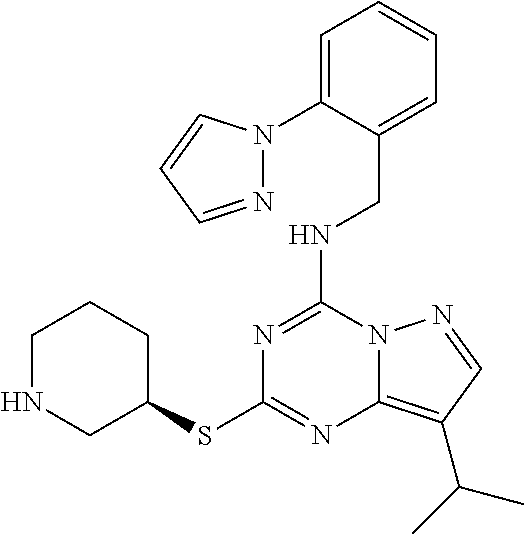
N1=C(NCC2=CC=CC=C2N2N=CC=C2)N2C(=C(C(C)C)C=N2)N=C1SC1CCCNC1
